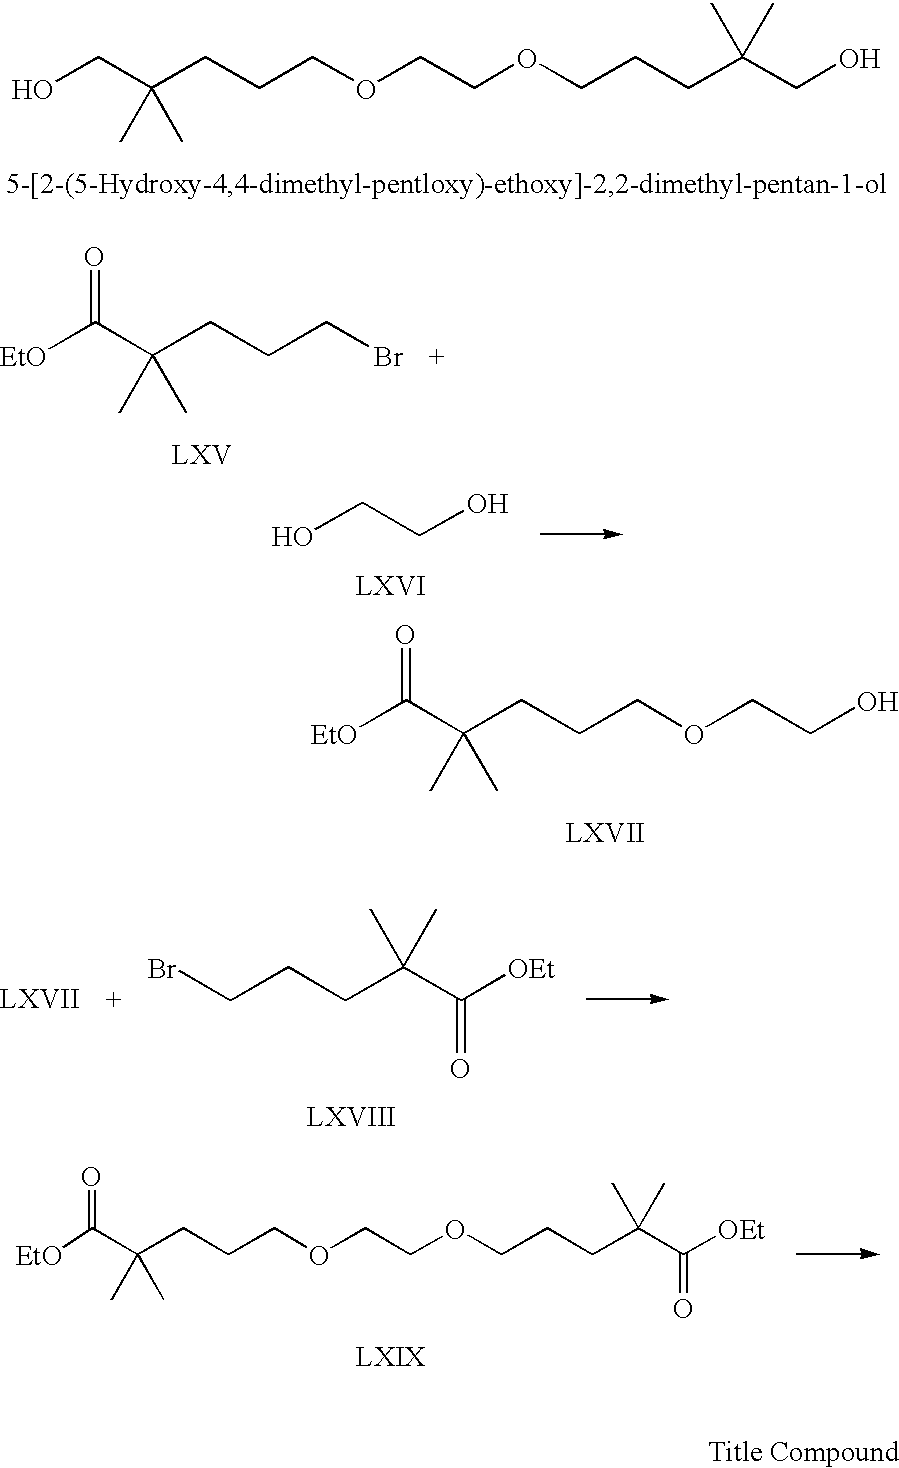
OCC(CCCOCCOCCCC(CO)(C)C)(C)C.[EtO]C(C(CCCBr)(C)C)=O.OCCO.[EtO]C(C(CCCOCCO)(C)C)=O.BrCCCC(C([OEt])=O)(C)C.[EtO]C(C(CCCOCCOCCCC(C([OEt])=O)(C)C)(C)C)=O
